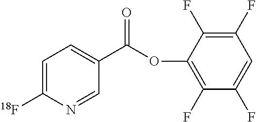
C1=C([18F])N=CC(C(OC2=C(F)C(F)=CC(F)=C2F)=O)=C1
